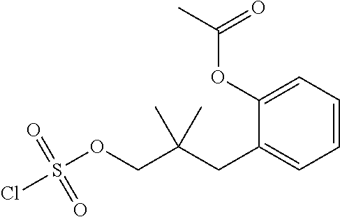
S(OCC(CC1=CC=CC=C1OC(=O)C)(C)C)(Cl)(=O)=O
